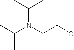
N(CCO)(C(C)C)C(C)C
